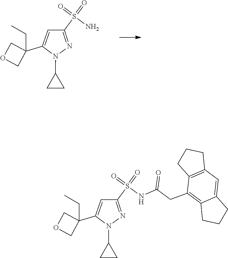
C1(C2(CC)COC2)=CC(S(=O)(=O)N)=NN1C1CC1.C1(C2(CC)COC2)=CC(S(=O)(=O)NC(CC2=C3C(=CC4=C2CCC4)CCC3)=O)=NN1C1CC1
